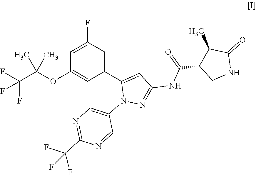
C1(C(F)(F)F)=NC=C(N2N=C(NC(C3C(C)C(=O)NC3)=O)C=C2C2=CC(F)=CC(OC(C(F)(F)F)(C)C)=C2)C=N1
